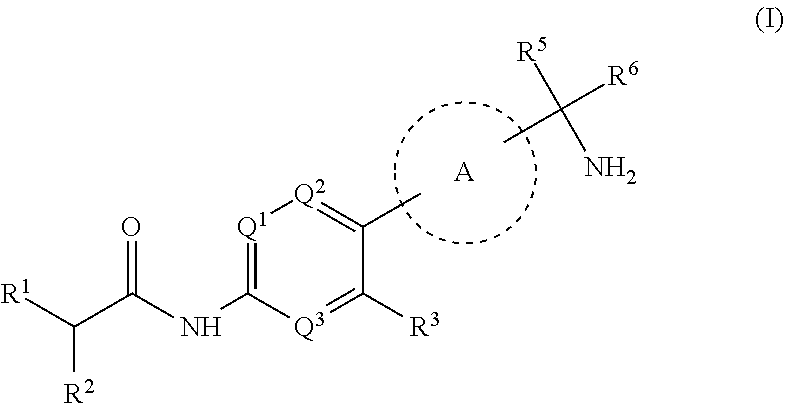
[Q1]1=C(NC(C([R1])[R2])=O)[Q3]=C([R3])C(C)=[Q2]1.[A].CC([R6])([R5])N
